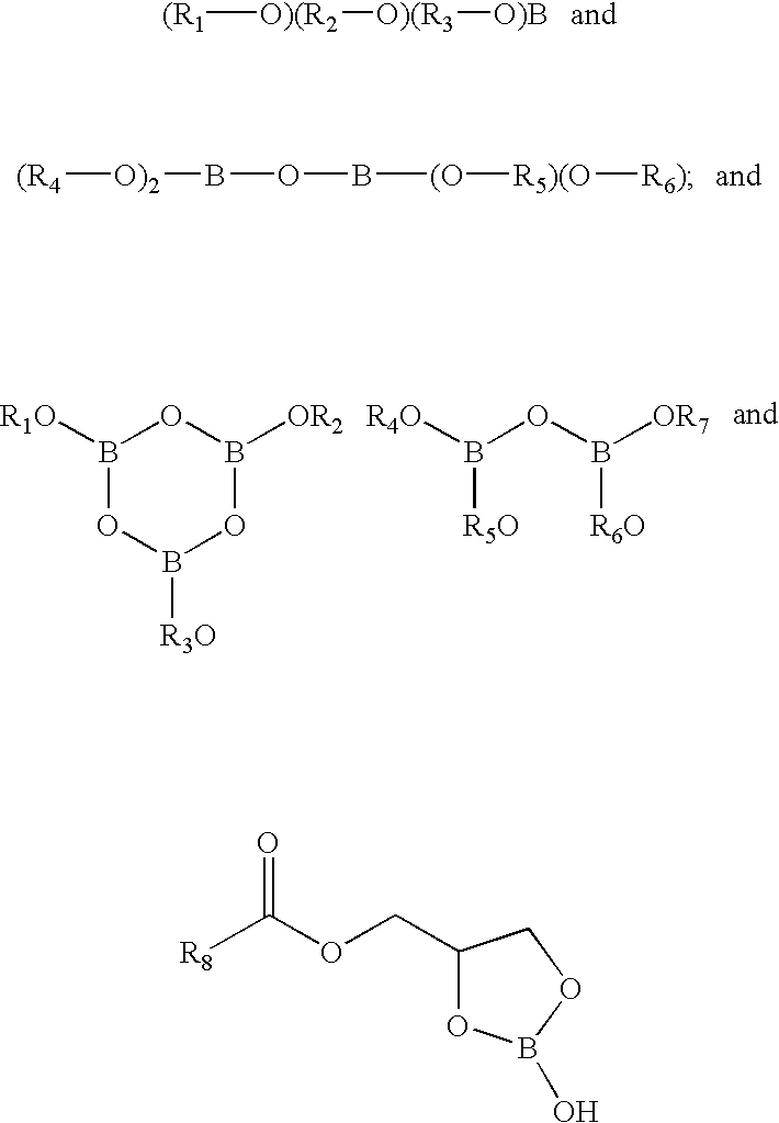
[(R1][O)(R2][O)(R3][O)B].[(R4][O)2]BOB[(O][R5)(O][R6)].B1([R1O])OB([R3O])OB([OR2])O1.B([R5O])(OB([R6O])[OR7])[R4O].O=C([R8])OCC1OB(O)OC1
